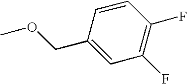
COCC1=CC(F)=C(F)C=C1
